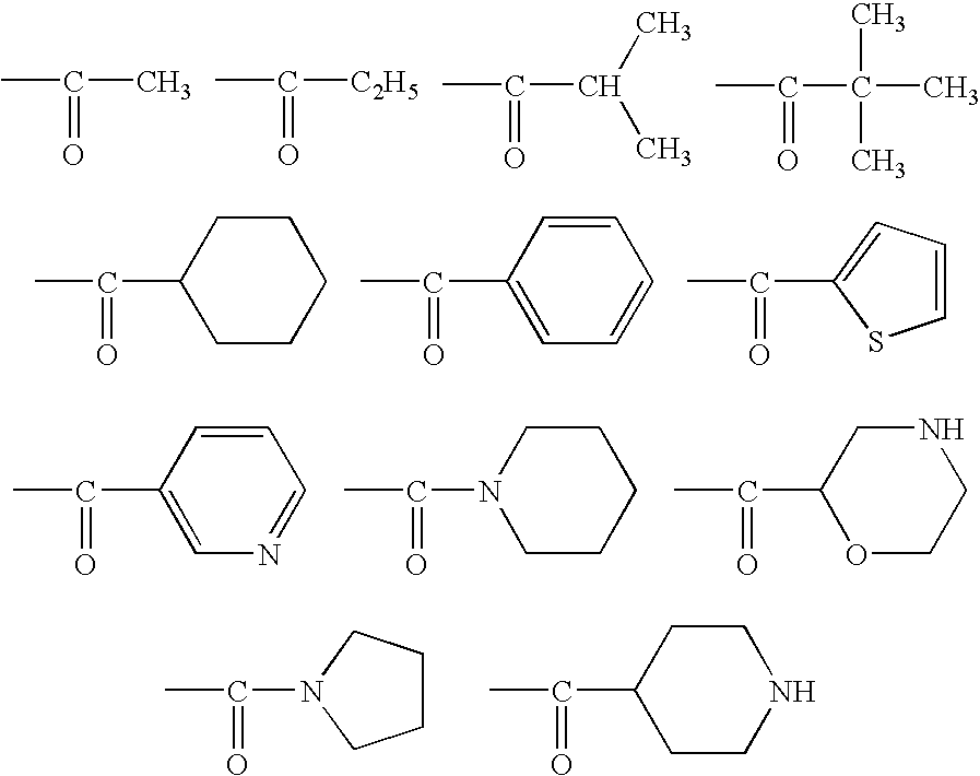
CC(=O)C1CCCCC1.CC(=O)C1=CC=CC=C1.CC(=O)C1=CC=CS1.CC(=O)C1=CN=CC=C1.CC(=O)N1CCCCC1.CC(=O)C1OCCNC1.CC(=O)N1CCCC1.CC(=O)C1CCNCC1.CC(C)=O.CC([C2H5])=O.CC(C(C)C)=O.CC(C(C)(C)C)=O
